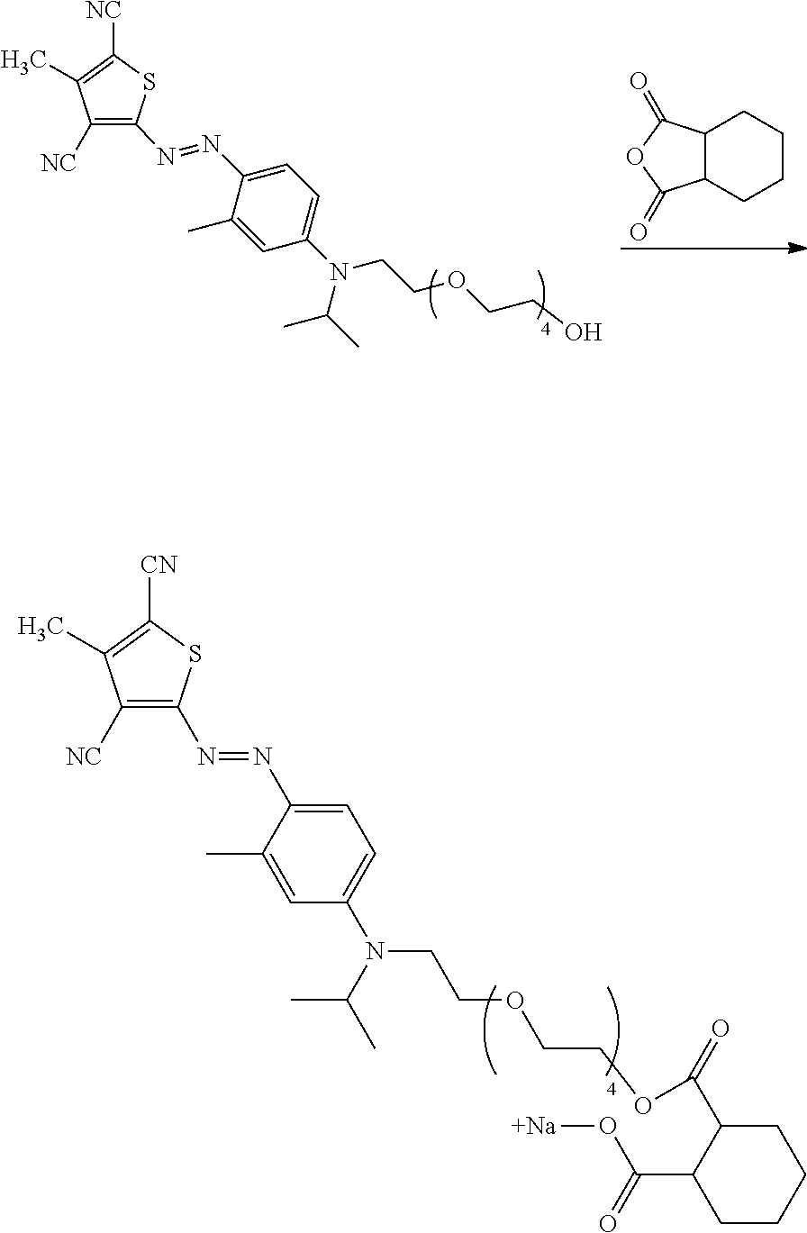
C12C(C(=O)OC1=O)CCCC2.[NC]C1=C(N=NC2=CC=C(N(CCOCCO)C(C)C)C=C2C)SC([NC])=C1C.[NC]C1=C(N=NC2=CC=C(N(CCOCCOC(=O)C3C(C(=O)O[Na])CCCC3)C(C)C)C=C2C)SC([CN])=C1C
